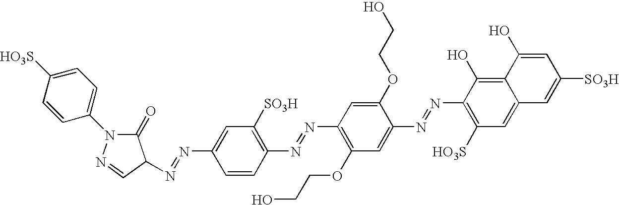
C1(N=NC2C(=O)N(C3=CC=C([HO3S])C=C3)N=C2)=CC([SO3H])=C(N=NC2=C(OCCO)C=C(N=NC3=C([HO3S])C=C4C(=C3O)C(O)=CC([SO3H])=C4)C(OCCO)=C2)C=C1
